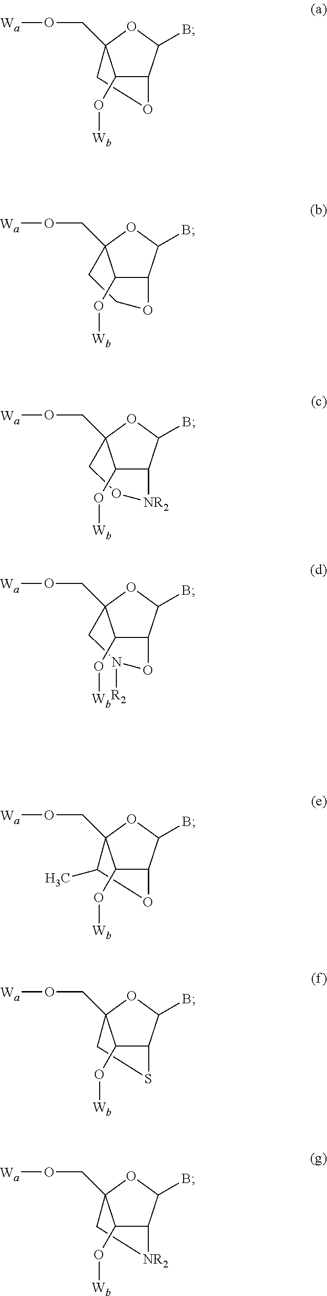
C1C2(CO[Wa])C(O[Wb])C(C(B)O2)O1.C1COC2C(O[Wb])C1(CO[Wa])OC2B.C1O[NR2]C2C(O[Wb])C1(CO[Wa])OC2B.C1N([R2])OC2C(O[Wb])C1(CO[Wa])OC2B.C1(C)C2(CO[Wa])C(O[Wb])C(C(B)O2)O1.C1C2(CO[Wa])C(O[Wb])C(C(B)O2)S1.C1C2(CO[Wa])C(O[Wb])C(C(B)O2)[NR2]1
